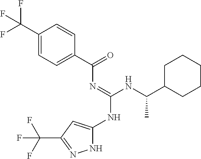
C1=C(C(F)(F)F)C=CC(C(N=C(NC(C)C2CCCCC2)NC2=CC(C(F)(F)F)=NN2)=O)=C1
